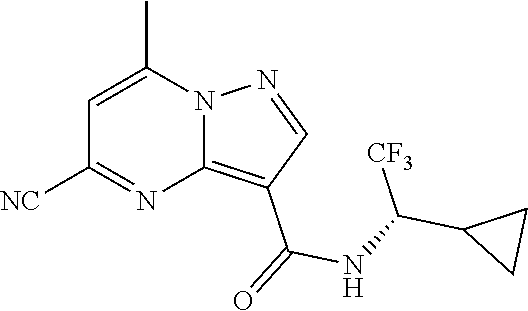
C12=C(C(=O)NC(C3CC3)[CF3])C=NN1C(C)=CC([NC])=N2
